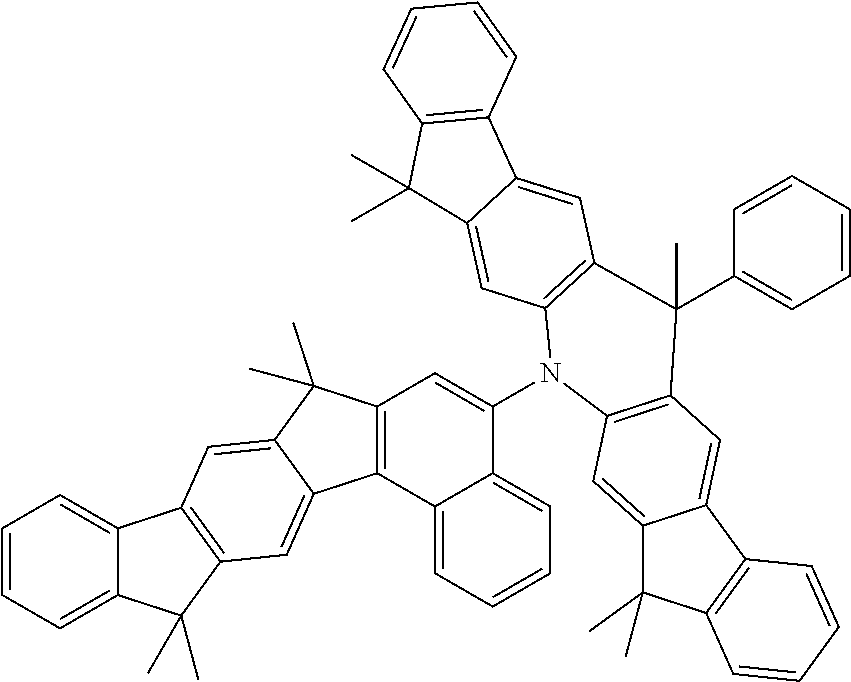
C12=CC=CC=C1C(C)(C)C1=C2C=C2C(C)(C)C3=C(C2=C1)C1=CC=CC=C1C(N1C2=C(C=C4C(=C2)C(C)(C)C2=C4C=CC=C2)C(C2=CC=CC=C2)(C)C2=C1C=C1C(C)(C)C4=C(C1=C2)C=CC=C4)=C3
